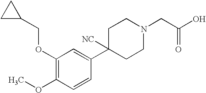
C1(OCC2CC2)=C(OC)C=CC(C2([NC])CCN(CC(O)=O)CC2)=C1
